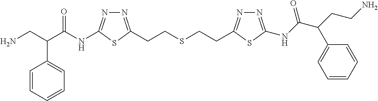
N1=C(CCSCCC2=NN=C(NC(C(CCN)C3=CC=CC=C3)=O)S2)SC(NC(C(CN)C2=CC=CC=C2)=O)=N1
